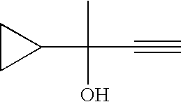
CC(C#C)(C1CC1)O
